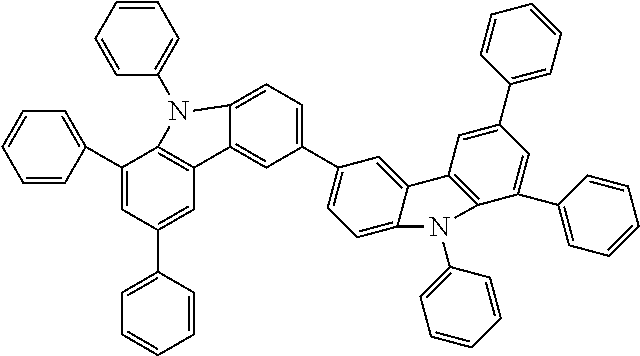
C1(C2=CC=CC=C2)=CC(C2=CC=CC=C2)=CC2=C1N(C1=CC=CC=C1)C1=CC=C(C3=CC=C4C(=C3)C3=C(C(C5=CC=CC=C5)=CC(C5=CC=CC=C5)=C3)N4C3=CC=CC=C3)C=C21
